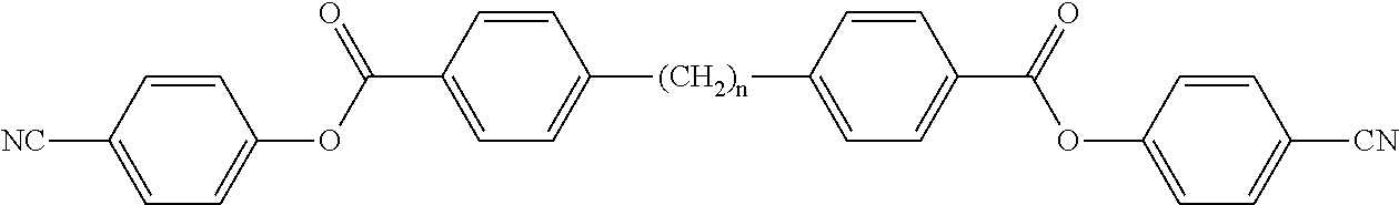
C1=CC(C(=O)OC2=CC=C([NC])C=C2)=CC=C1[(CH2)n]C1=CC=C(C(OC2=CC=C([CN])C=C2)=O)C=C1
